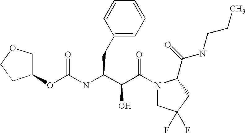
C(NC(C(C(N1CC(F)(F)CC1C(NCCC)=O)=O)O)CC1=CC=CC=C1)(=O)OC1COCC1
